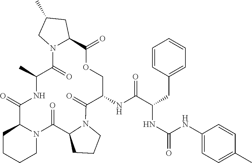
C1C2N(CCC1)C(=O)C1CCCN1C(=O)C(NC(C(NC(=O)NC1=CC=C(C)C=C1)CC1=CC=CC=C1)=O)COC(=O)C1N(C(=O)C(C)NC2=O)CC(C)C1
